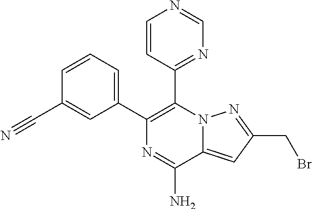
C1=CC=C(C2=C(C3=NC=NC=C3)N3C(=CC(CBr)=N3)C(N)=N2)C=C1C#N
